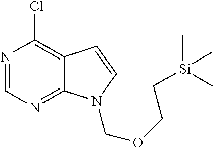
C12=NC=NC(Cl)=C1C=CN2COCC[Si](C)(C)C
